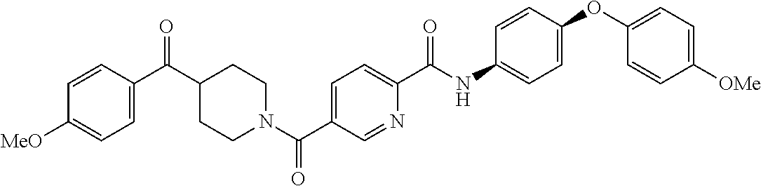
C1=CC(C(C2CCN(C(C3=CC=C(C(NC4=CC=C(OC5=CC=C([OMe])C=C5)C=C4)=O)N=C3)=O)CC2)=O)=CC=C1[MeO]
